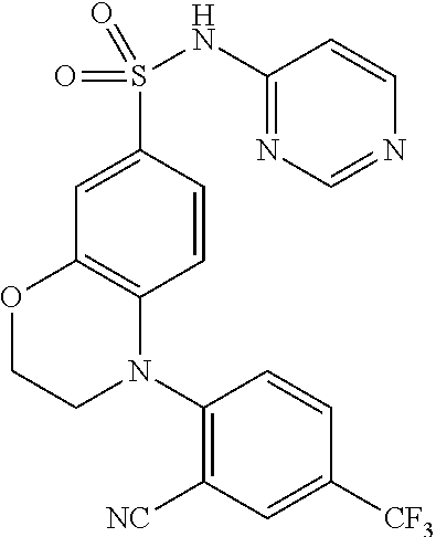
[NC]C1=C(N2C3=C(OCC2)C=C(S(NC2=NC=NC=C2)(=O)=O)C=C3)C=CC([CF3])=C1
